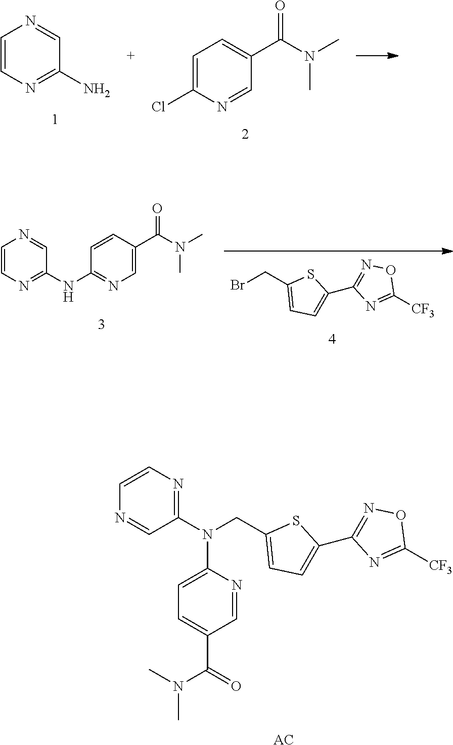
C1=CN=C(N)C=N1.C1=C(Cl)N=CC(C(N(C)C)=O)=C1.N1=C(N(CC2=CC=C(C3=NOC([CF3])=N3)S2)C2=CC=C(C(N(C)C)=O)C=N2)C=NC=C1.[AC].BrCC1=CC=C(C2=NOC([CF3])=N2)S1.C1=CN=C(NC2=NC=C(C(N(C)C)=O)C=C2)C=N1
